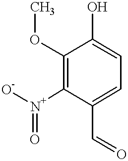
C1(OC)=C([N+](=O)[O-])C(C=O)=CC=C1O
